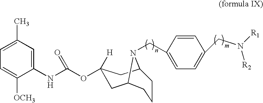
C1(NC(OC2([H])CC3N(CC4=CC=C(CN([R2])[R1])C=C4)C(C2)CCC3)=O)=CC(C)=CC=C1[OCH3]
